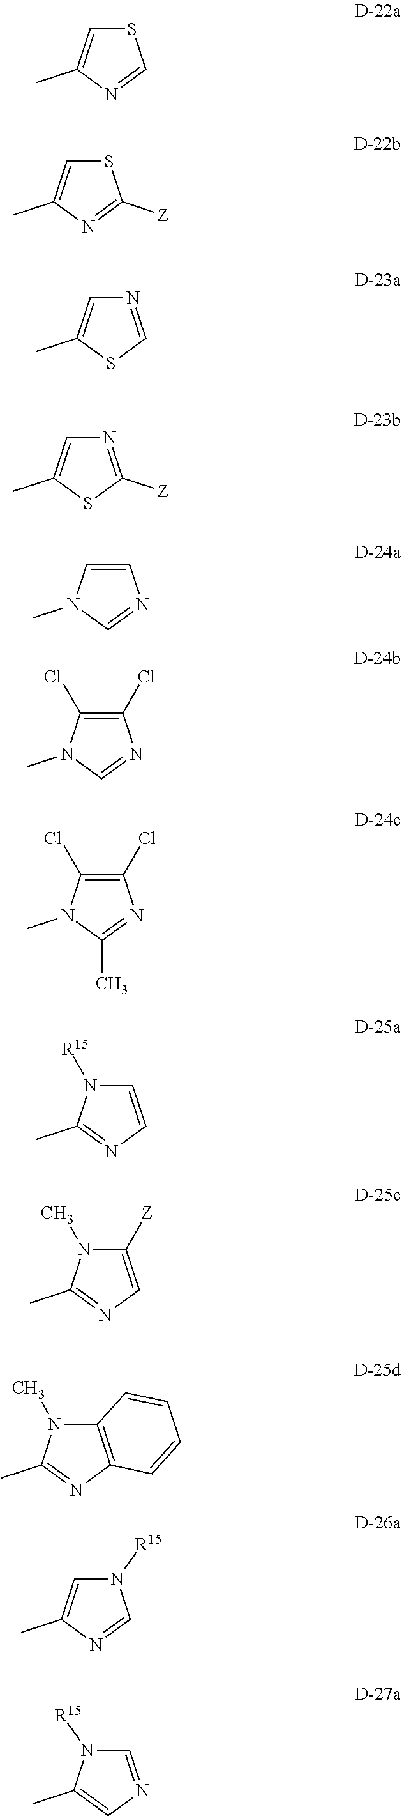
S1C=C(C)N=C1.S1C=C(C)N=C1[Z].N1=CSC(C)=C1.N1=C([Z])SC(C)=C1.C1=CN(C)C=N1.C1(Cl)=C(Cl)N(C)C=N1.C1(Cl)=C(Cl)N(C)C(C)=N1.C1=CN=C(C)N1[R15].C1([Z])=CN=C(C)N1C.C12=C(N=C(C)N1C)C=CC=C2.N1([R15])C=C(C)N=C1.C1=NC=C(C)N1[R15]
